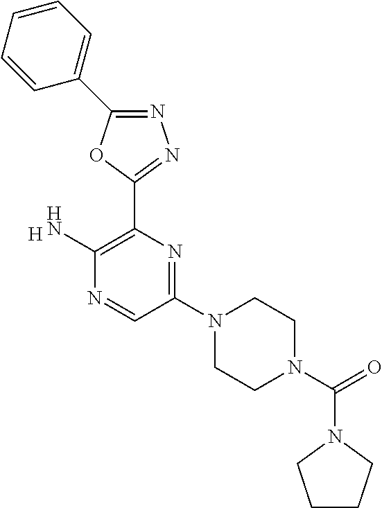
N1=C(C2=CC=CC=C2)OC(C2=C(N)N=CC(N3CCN(C(=O)N4CCCC4)CC3)=N2)=N1.[H]
